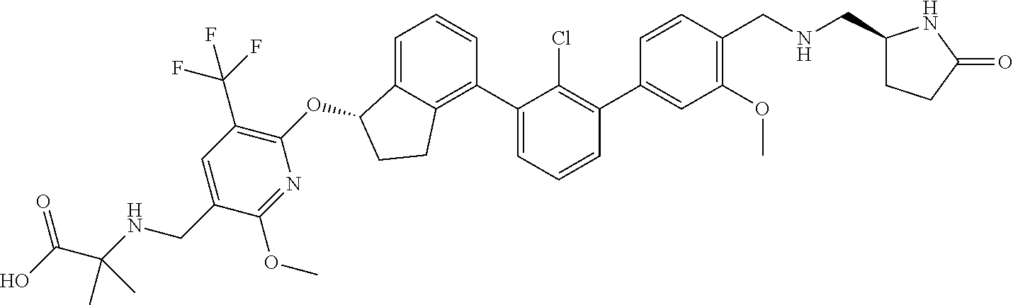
O(C1C2=CC=CC(C3=CC=CC(C4=CC(OC)=C(CNCC5CCC(=O)N5)C=C4)=C3Cl)=C2CC1)C1=C(C(F)(F)F)C=C(CNC(C(=O)O)(C)C)C(OC)=N1
